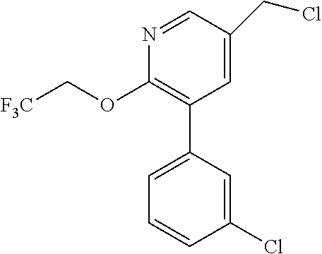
C1=C(CCl)C=NC(OC[F3C])=C1C1=CC=CC(Cl)=C1
